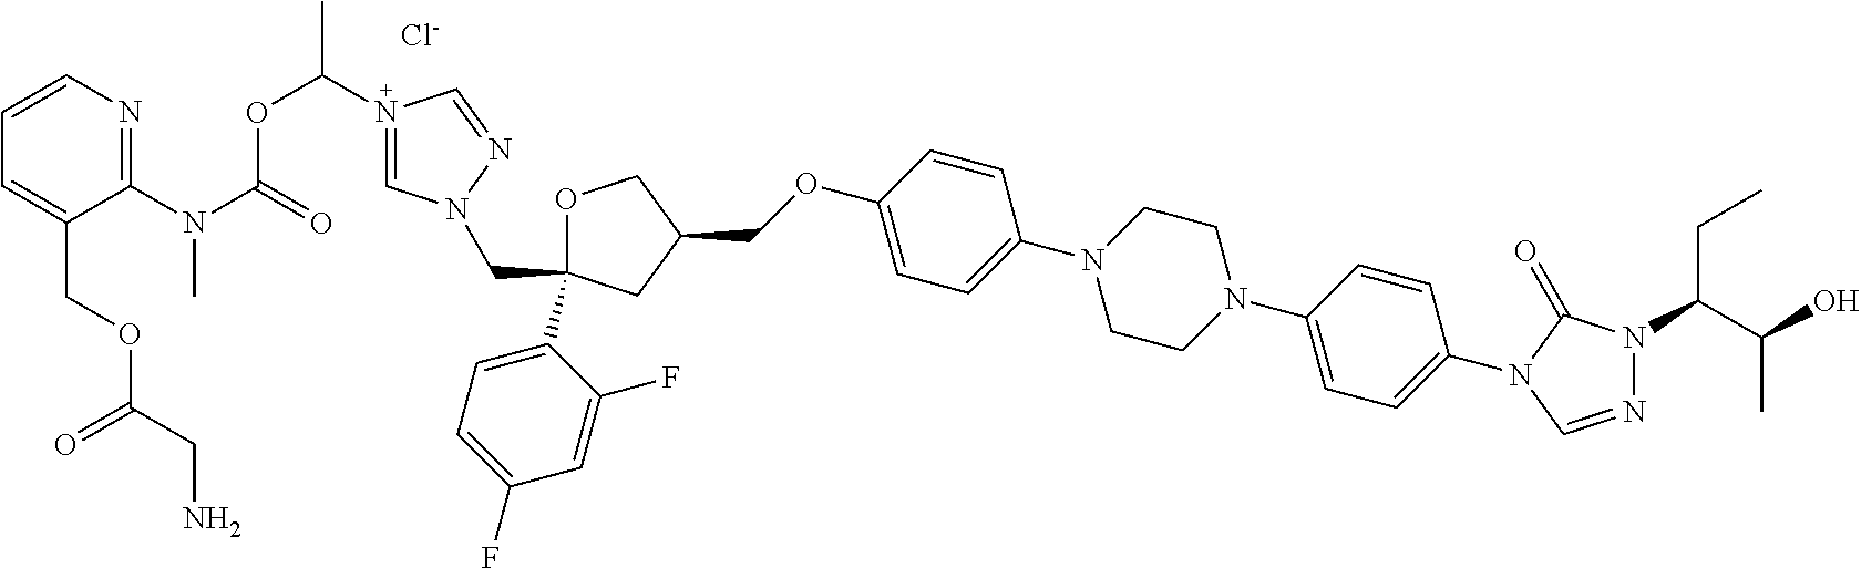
N1=CN(C2=CC=C(N3CCN(C4=CC=C(OCC5COC(C6=CC=C(F)C=C6F)(CN6C=N(C(OC(N(C7=NC=CC=C7COC(CN)=O)C)=O)C)C=N6)C5)C=C4)CC3)C=C2)C(=O)N1C(C(O)C)CC.[Cl-]
